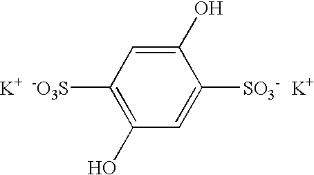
C1(O)=CC([-O3S])=C(O)C=C1[SO3-].[K].[K]
